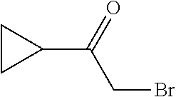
C1CC1C(=O)CBr
